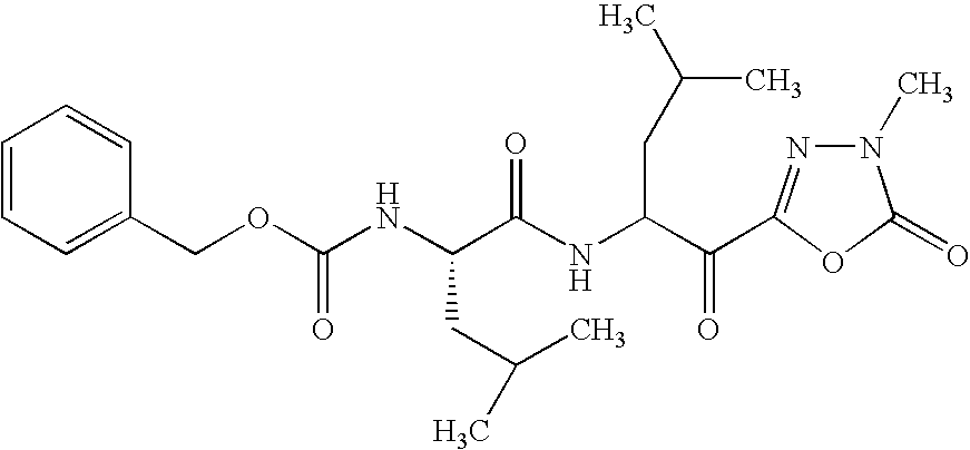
N(C(OCC1=CC=CC=C1)=O)C(C(NC(C(=O)C1=NN(C)C(=O)O1)CC(C)C)=O)CC(C)C
